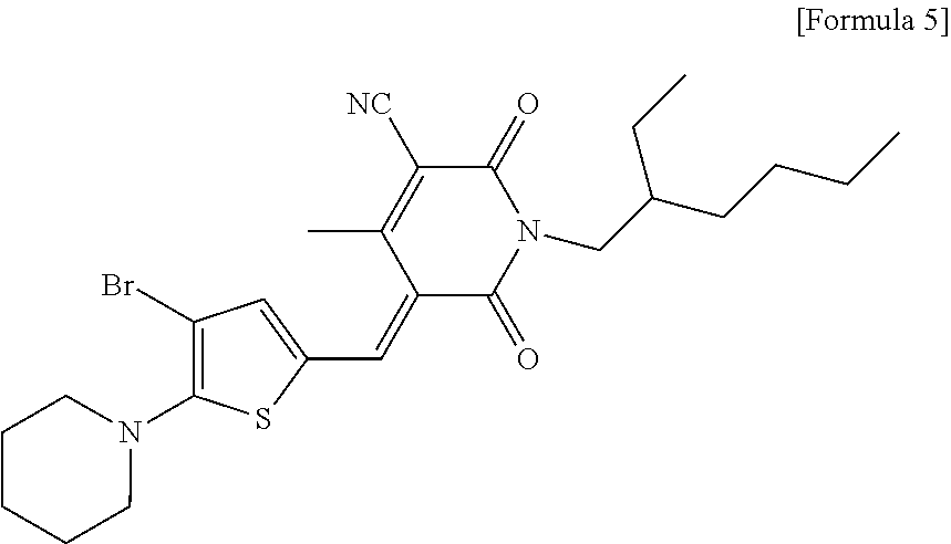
C1(Br)=C(N2CCCCC2)SC(C=C2C(=O)N(CC(CCCC)CC)C(=O)C([NC])=C2C)=C1
